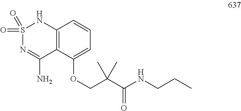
S1(=O)(=O)N=C(N)C2=C(N1)C=CC=C2OCC(C(NCCC)=O)(C)C
